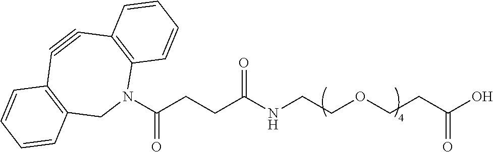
N1(C(CCC(NCCOCCC(O)=O)=O)=O)C2=C(C#CC3=C(C1)C=CC=C3)C=CC=C2
